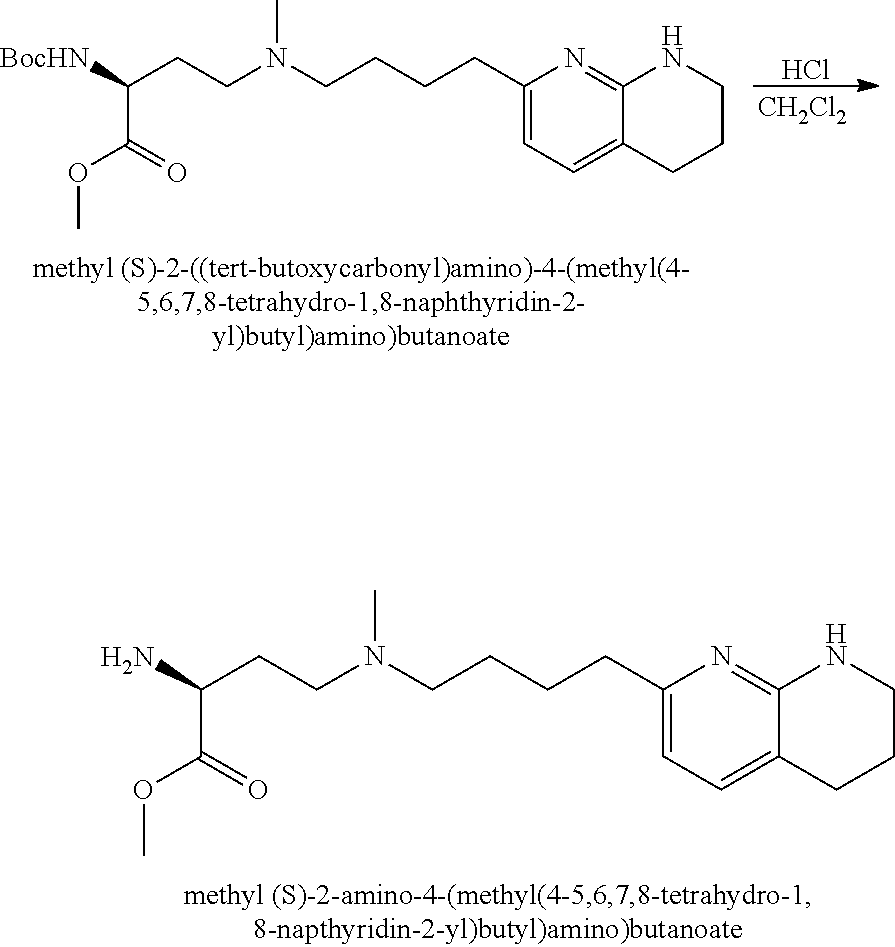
C(C(=O)OC)(N)CCN(C)CCCCC1=CC=C2C(=N1)NCCC2.[CH2Cl2].Cl.C(C(=O)OC)([BocHN])CCN(C)CCCCC1=CC=C2C(=N1)NCCC2
